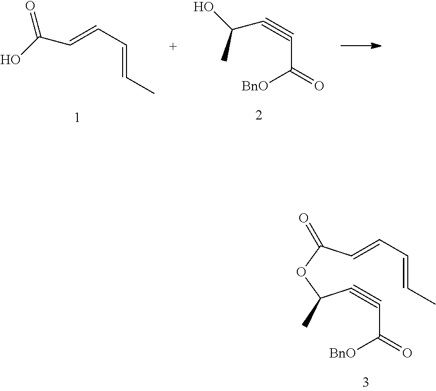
C(C=CC)=CC(O)=O.C(C(=O)[BnO])#CC(O)C.C(C(OC(C=CC=CC)=O)C)#CC(=O)[BnO]
